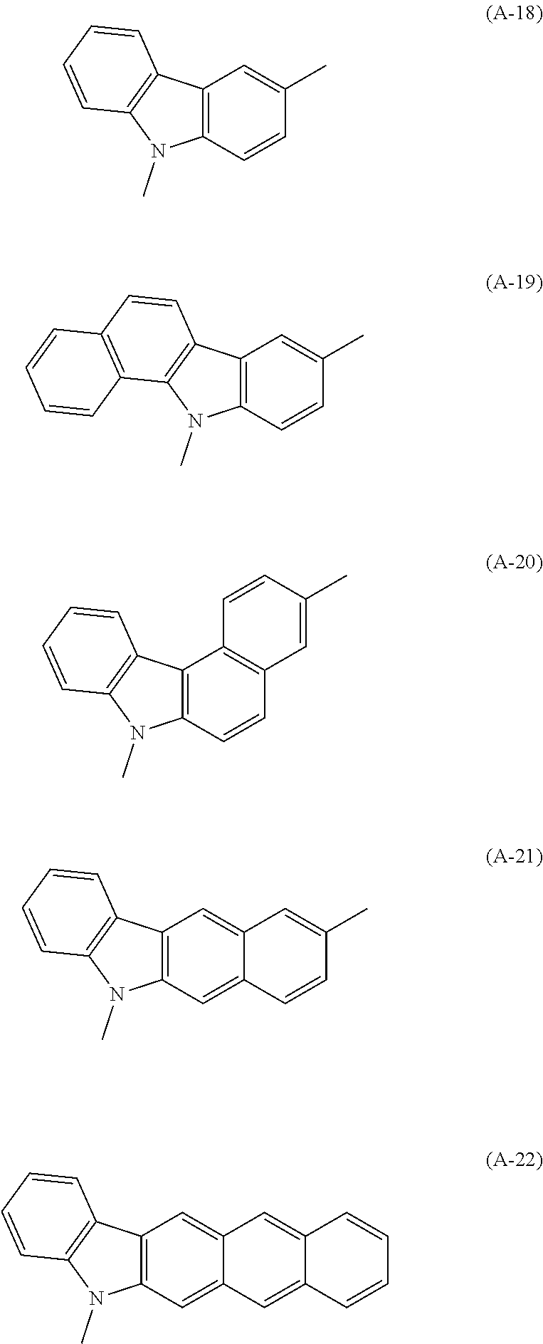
C12=C(C=CC(C)=C1)N(C)C1=C2C=CC=C1.C12=C(C=CC(C)=C1)N(C)C1=C2C=CC2=C1C=CC=C2.C12=C(C=CC3=C1C=CC(C)=C3)N(C)C1=C2C=CC=C1.C12=C(C=C3C(=C1)C=C(C)C=C3)N(C)C1=C2C=CC=C1.C12=C(C=C3C(=C1)C=C1C(=C3)C=CC=C1)N(C)C1=C2C=CC=C1
